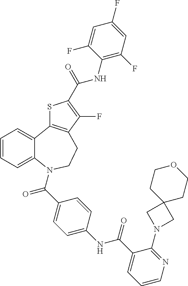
C1=CC=C2C(=C1)C1=C(CCN2C(C2=CC=C(NC(C3=CC=CN=C3N3CC4(C3)CCOCC4)=O)C=C2)=O)C(F)=C(C(=O)NC2=C(F)C=C(F)C=C2F)S1
